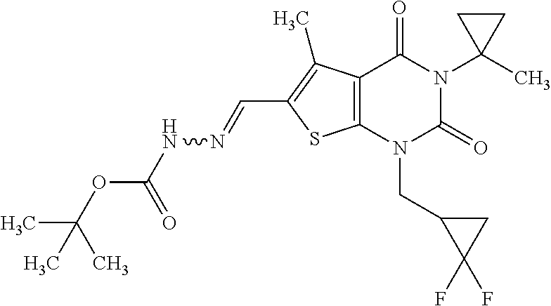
C12=C(N(CC3C(F)(F)C3)C(=O)N(C3(C)CC3)C1=O)SC(C=NNC(OC(C)(C)C)=O)=C2C
